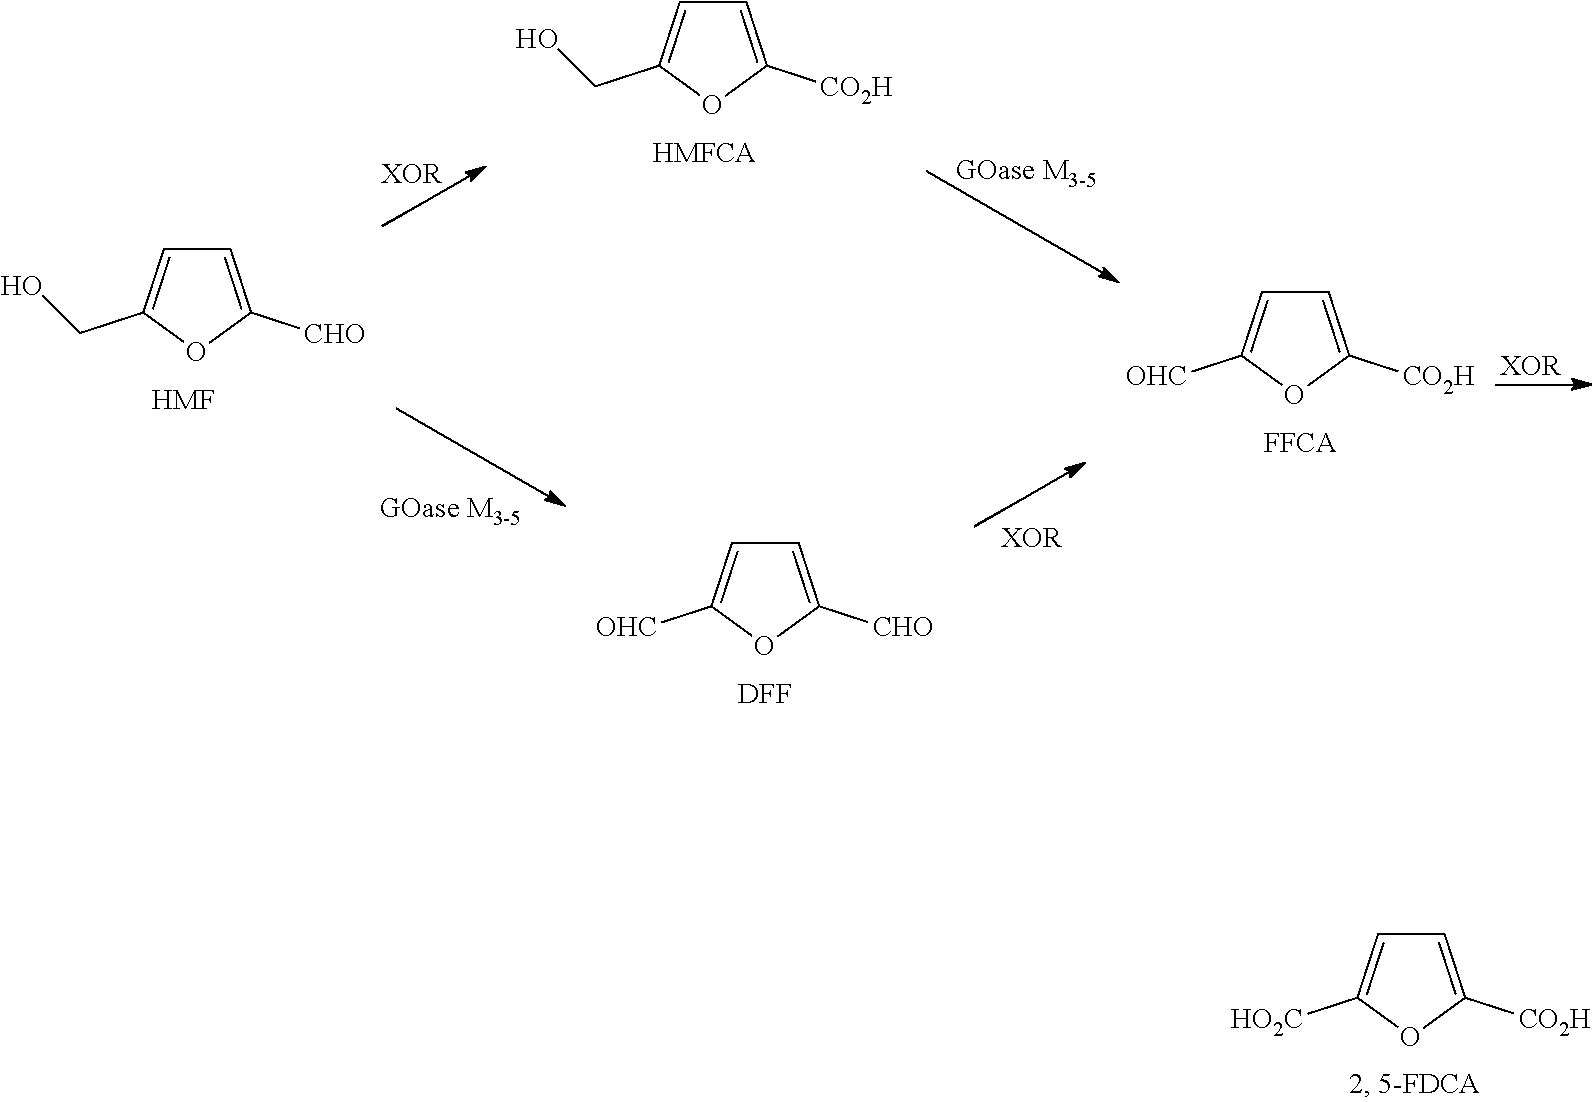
C1=C([CO2H])OC([HO2C])=C1.C1=C([CO2H])OC(CO)=C1.C1=C([CHO])OC(CO)=C1.[HMF].C1=C([CHO])OC([OHC])=C1.[DFF].C1=C([CO2H])OC([OHC])=C1.[FFCA].[XOR].[XOR].[XOR]
